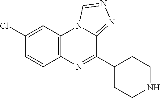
C12=C(C=C(Cl)C=C1)N1C(=NN=C1)C(C1CCNCC1)=N2
